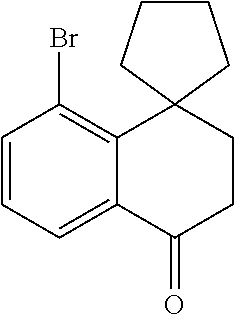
C1=CC=C2C(=C1Br)C1(CCC2=O)CCCC1
